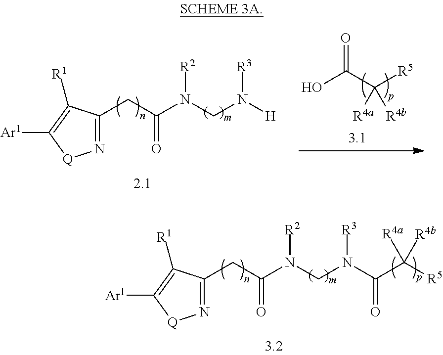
N1=C(CC(N(CN([H])[R3])[R2])=O)C([R1])=C([Ar1])[Q]1.OC(C([R5])([R4b])[R4a])=O.N1=C(CC(N(CN(C(C([R5])([R4b])[R4a])=O)[R3])[R2])=O)C([R1])=C([Ar1])[Q]1
